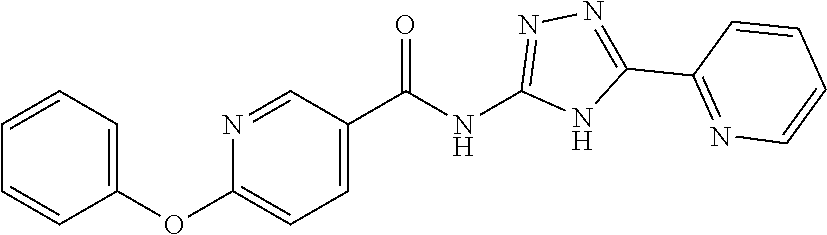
C(NC1=NN=C(C2=NC=CC=C2)N1)(=O)C1=CC=C(OC2=CC=CC=C2)N=C1
